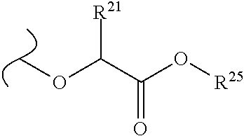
COC(C(O[R25])=O)[R21]
